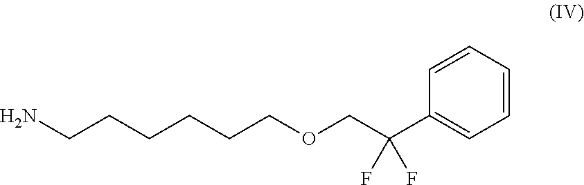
C1=CC=CC=C1C(COCCCCCCN)(F)F
